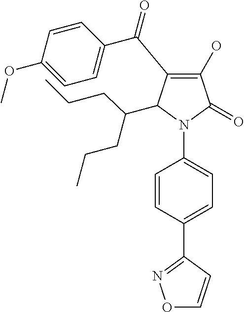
C1(O)=C(C(C2=CC=C(OC)C=C2)=O)C(C(CCC)CCC)N(C2=CC=C(C3=NOC=C3)C=C2)C1=O
